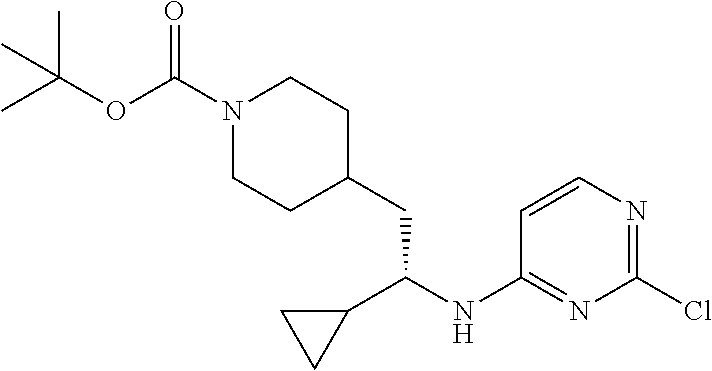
N1(C(OC(C)(C)C)=O)CCC(CC(NC2=NC(Cl)=NC=C2)C2CC2)CC1
